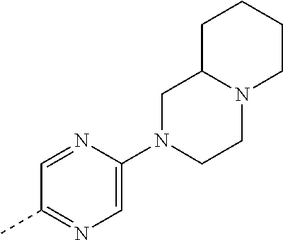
C1=NC(N2CCN3C(C2)CCCC3)=CN=C1C
